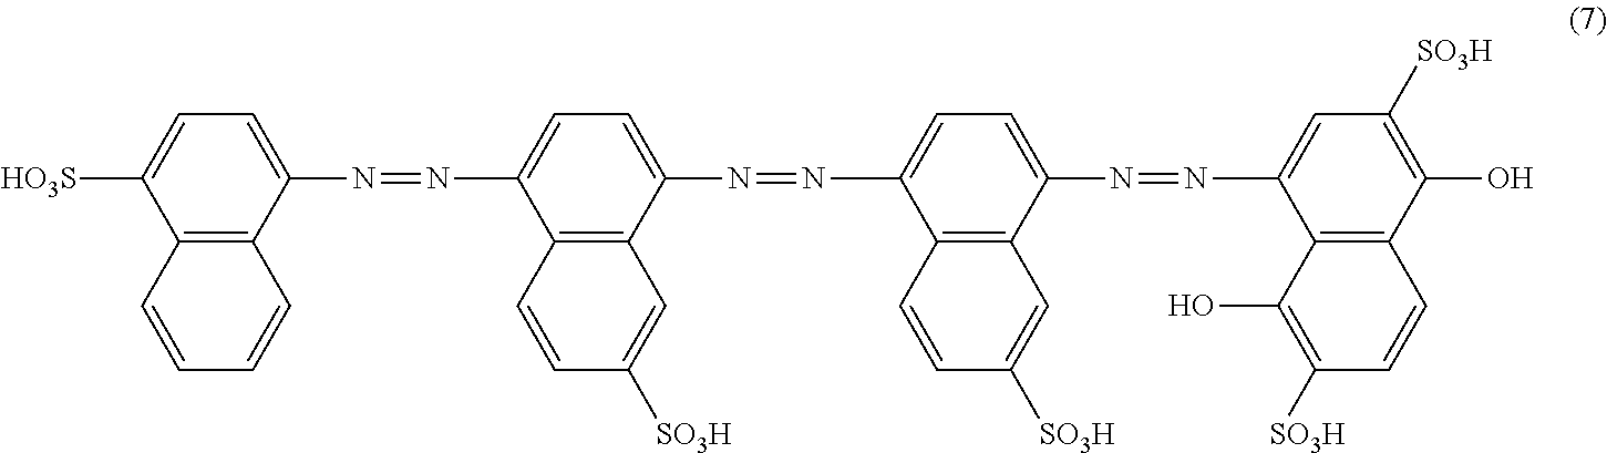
[HO3S]C1=CC=C(N=NC2=CC=C(N=NC3=CC=C(N=NC4=CC([SO3H])=C(O)C5=C4C(O)=C([SO3H])C=C5)C4=C3C=CC([SO3H])=C4)C3=C2C=CC([SO3H])=C3)C2=C1C=CC=C2
